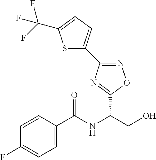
C(NC(CO)C1=NC(C2=CC=C(C(F)(F)F)S2)=NO1)(=O)C1=CC=C(F)C=C1
